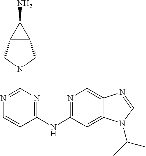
N1=C(N2CC3C(C2)C3N)N=C(NC2=NC=C3C(=C2)N(C(C)C)C=N3)C=C1
